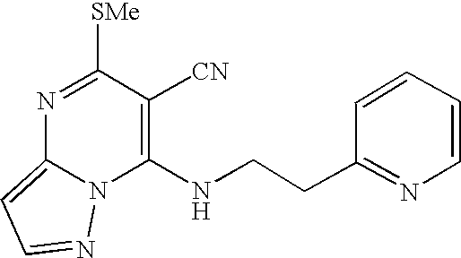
C1(NCCC2=NC=CC=C2)=C([CN])C([SMe])=NC2=CC=NN12
